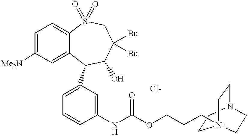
C1=C([Me2N])C=C2C(=C1)S(=O)(=O)CC([Bu])([Bu])C(O)C2C1=CC=CC(NC(OCCC[N+]23CCN(CC2)CC3)=O)=C1
